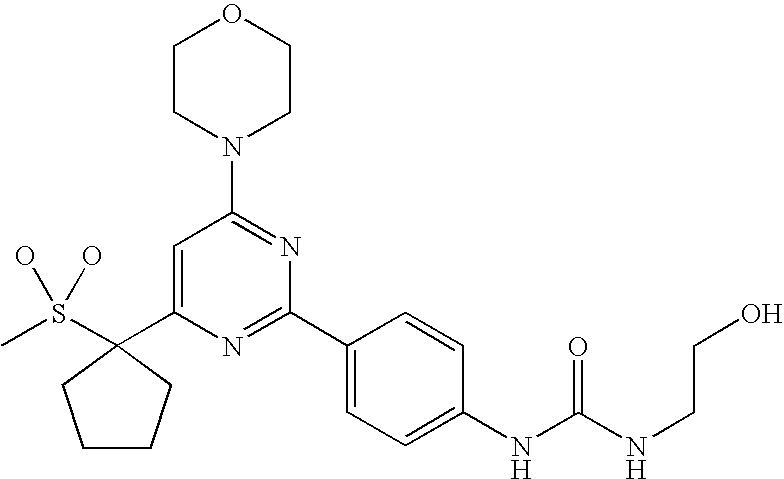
CS(O)(O)C1(C2=CC(N3CCOCC3)=NC(C3=CC=C(NC(NCCO)=O)C=C3)=N2)CCCC1
